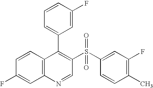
C12=C(C=CC(F)=C1)C(C1=CC=CC(F)=C1)=C(S(C1=CC(F)=C(C)C=C1)(=O)=O)C=N2
